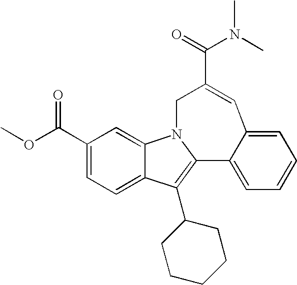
N(C(=O)C1=CC2=CC=CC=C2C2=C(C3CCCCC3)C3=CC=C(C(=O)OC)C=C3N2C1)(C)C
